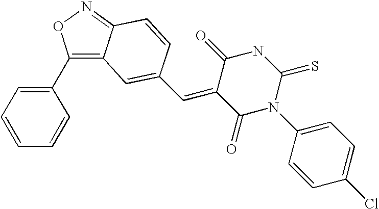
C1(C2=CC=CC=C2)=C2C(=NO1)C=CC(C=C1C(=O)N(C3=CC=C(Cl)C=C3)C(=S)NC1=O)=C2
